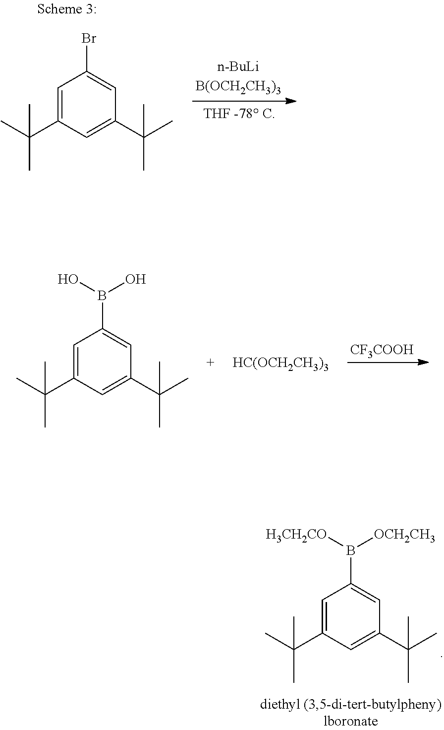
[CF3COOH].C1=C(C(C)(C)C)C=C(C(C)(C)C)C=C1B(O)O.[HC(OCH2CH3)3].C1=C(C(C)(C)C)C=C(C(C)(C)C)C=C1B([H3CH2CO])[OCH2CH3].C1=C(C(C)(C)C)C=C(C(C)(C)C)C=C1Br
